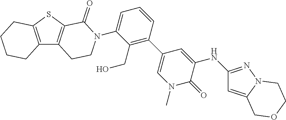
C12=C(SC3=C1CCN(C1=CC=CC(C4=CN(C)C(=O)C(NC5=NN6C(=C5)COCC6)=C4)=C1CO)C3=O)CCCC2
